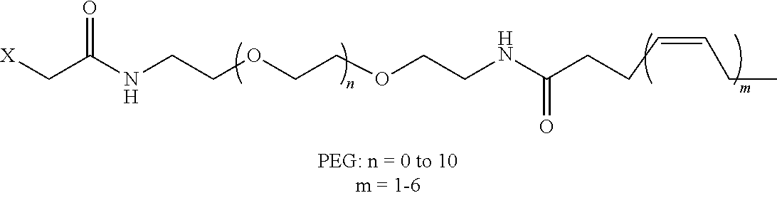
[X]CC(NCCOCCOCCNC(=O)CCC=CCC)=O
